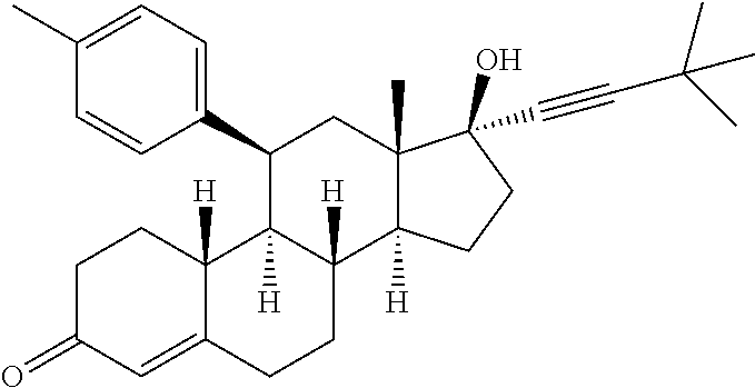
C1C(=O)C=C2C([H])(C1)C1([H])C([H])(CC2)C2([H])C(C)(CC1C1=CC=C(C)C=C1)C(O)(C#CC(C)(C)C)CC2
